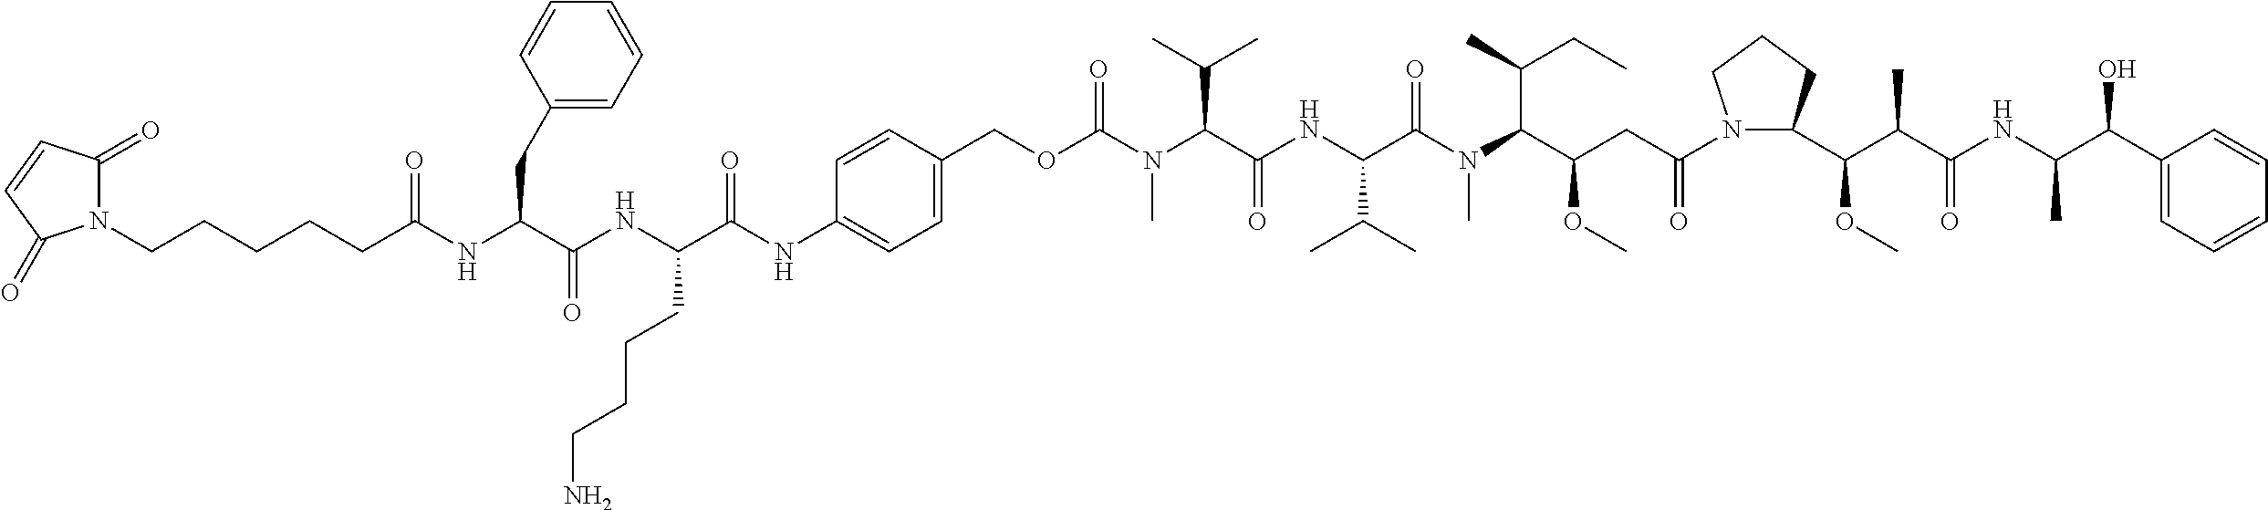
N1(CCCCCC(NC(C(NC(C(NC2=CC=C(COC(N(C(C(NC(C(C)C)C(=O)N(C)C(C(OC)CC(=O)N3C(C(C(C(NC(C(C4=CC=CC=C4)O)C)=O)C)OC)CCC3)C(CC)C)=O)C(C)C)C)=O)C=C2)=O)CCCCN)=O)CC2=CC=CC=C2)=O)C(=O)C=CC1=O
